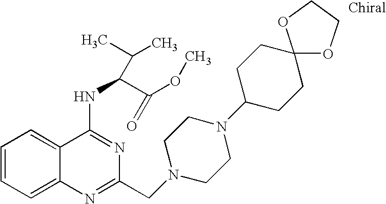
C1=CC=C2C(=C1)C(NC(C(OC)=O)C(C)C)=NC(CN1CCN(C3CCC4(CC3)OCCO4)CC1)=N2
